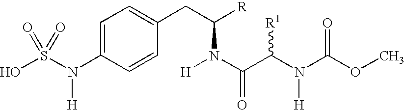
OS(N([H])C1=CC=C(CC([R])N([H])C(=O)C([R1])N([H])C(=O)OC)C=C1)(=O)=O
